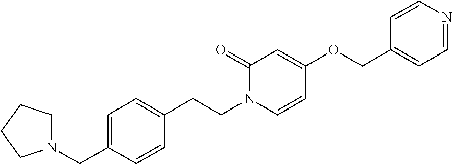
C1N(CC2=CC=C(CCN3C(=O)C=C(OCC4=CC=NC=C4)C=C3)C=C2)CCC1
